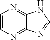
C1=CN=C2C(=N1)NC=N2
